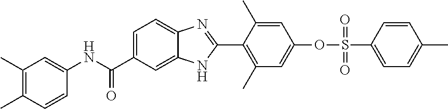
CC1=C(C)C=C(NC(C2=CC=C3C(=C2)NC(C2=C(C)C=C(OS(C4=CC=C(C)C=C4)(=O)=O)C=C2C)=N3)=O)C=C1
